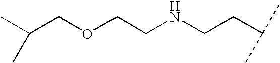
CC(COCCNCCC(C)C)C
